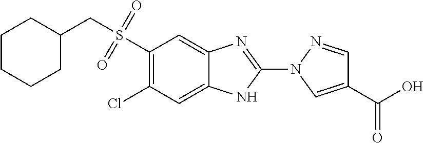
S(C1=C(Cl)C=C2C(=C1)N=C(N1C=C(C(O)=O)C=N1)N2)(CC1CCCCC1)(=O)=O
